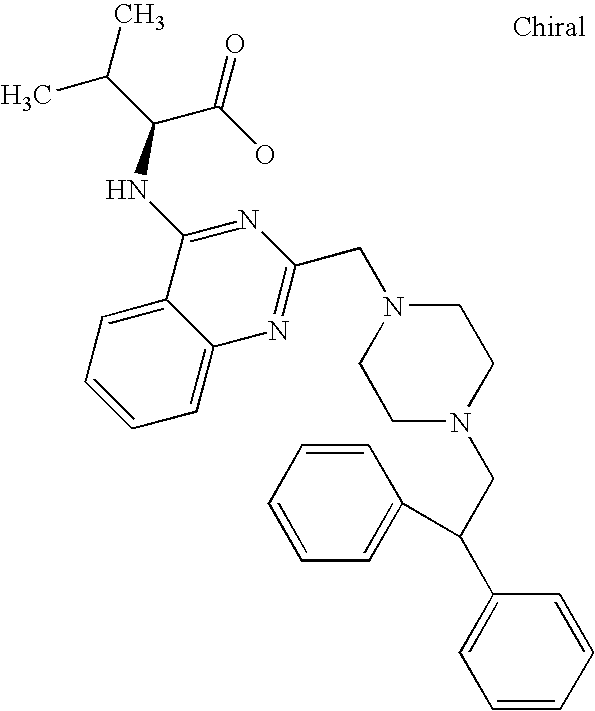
C1=C2C(=CC=C1)C(NC(C(C)C)C(O)=O)=NC(CN1CCN(CC(C3=CC=CC=C3)C3=CC=CC=C3)CC1)=N2
